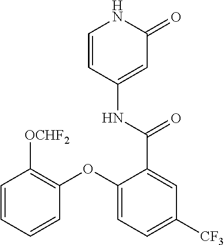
C1=CC(NC(=O)C2=CC([CF3])=CC=C2OC2=C([OCHF2])C=CC=C2)=CC(=O)N1
